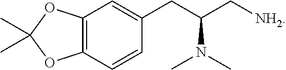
C1=C(CC(C[NH2])N(C)C)C=CC2=C1OC(C)(C)O2
